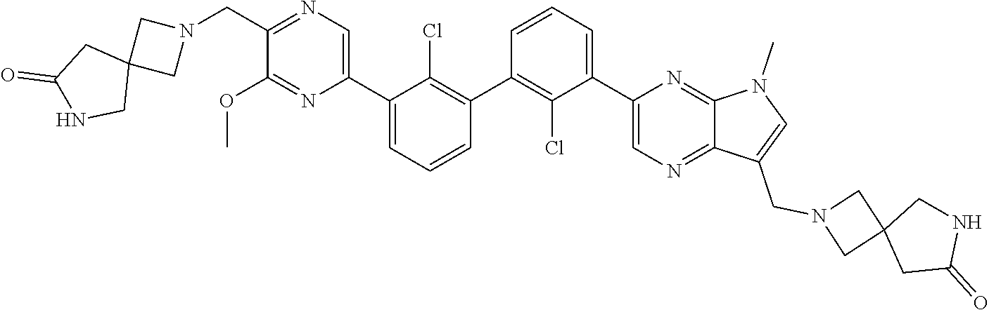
C1(C2=CN=C(CN3CC4(C3)CC(=O)NC4)C(OC)=N2)=CC=CC(C2=C(Cl)C(C3=CN=C4C(=N3)N(C)C=C4CN3CC4(C3)CC(=O)NC4)=CC=C2)=C1Cl
